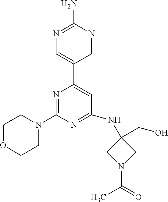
N1=C(N)N=CC(C2=CC(NC3(CO)CN(C(=O)C)C3)=NC(N3CCOCC3)=N2)=C1
